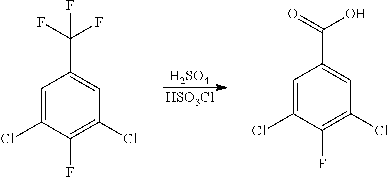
[H2SO4].[HSO3Cl].C1=C(Cl)C(F)=C(Cl)C=C1C(F)(F)F.C1=C(Cl)C(F)=C(Cl)C=C1C(=O)O
